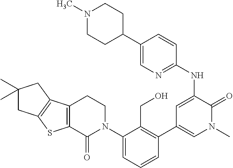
C1(C)(C)CC2=C(C1)C1=C(S2)C(=O)N(C2=CC=CC(C3=CN(C)C(=O)C(NC4=NC=C(C5CCN(C)CC5)C=C4)=C3)=C2CO)CC1
